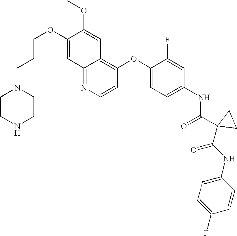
C12=NC=CC(OC3=CC=C(NC(C4(C(NC5=CC=C(F)C=C5)=O)CC4)=O)C=C3F)=C1C=C(OC)C(OCCCN1CCNCC1)=C2
